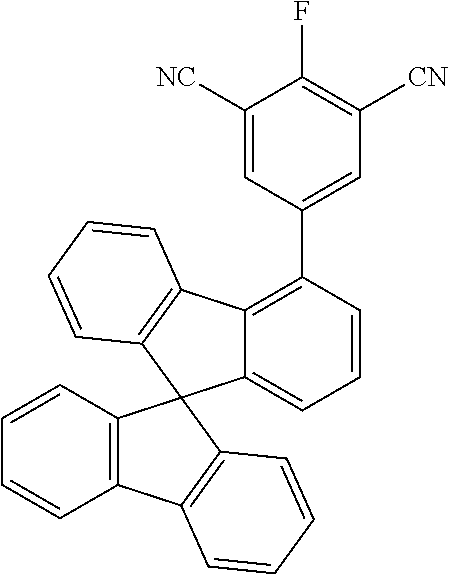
C1([NC])=CC(C2=C3C(=CC=C2)C2(C4=C3C=CC=C4)C3=C(C4=C2C=CC=C4)C=CC=C3)=CC([CN])=C1F
